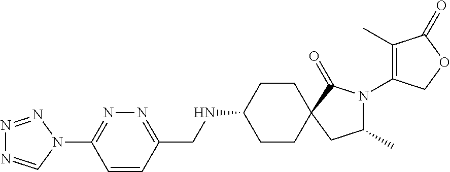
C1CC(NCC2=NN=C(N3C=NN=N3)C=C2)CCC12C(=O)N(C1=C(C)C(=O)OC1)C(C)C2
